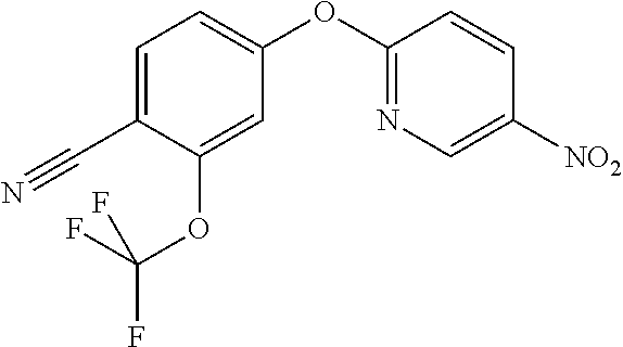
C1=C(C#N)C(OC(F)(F)F)=CC(OC2=NC=C([NO2])C=C2)=C1
